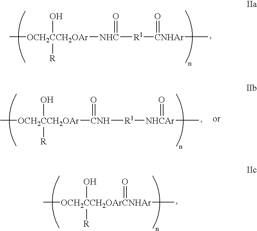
C[OCH2CCH2OAr]([NHC]([R1][CNHAr](=O)C)=O)(O)[R].C[OCH2CCH2OAr]([CNH]([R1][NHCAr](C)=O)=O)(O)[R].C[OCH2CCH2OArCNHAr](C)(O)([R])=O
